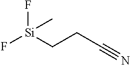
F[Si](CCC#N)(F)C
